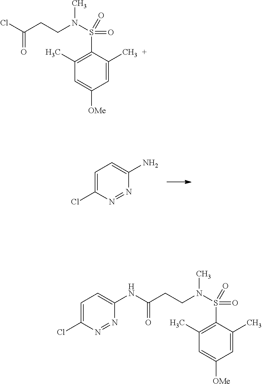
C(CCN(C)S(=O)(=O)C1=C(C)C=C([OMe])C=C1C)(=O)Cl.C1=C(Cl)N=NC(N)=C1.C(CCN(C)S(=O)(=O)C1=C(C)C=C([OMe])C=C1C)(=O)NC1=CC=C(Cl)N=N1
